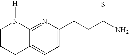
C1CCC2=CC=C(CCC(N)=S)N=C2N1[H]
